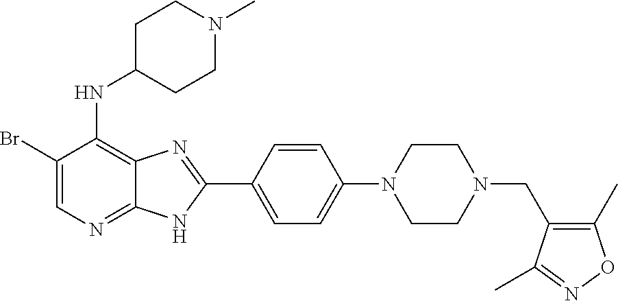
C1(Br)=CN=C2C(=C1NC1CCN(C)CC1)N=C(C1=CC=C(N3CCN(CC4=C(C)ON=C4C)CC3)C=C1)N2
